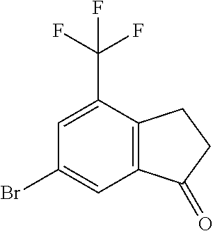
C1=C(C(F)(F)F)C2=C(C=C1Br)C(=O)CC2
